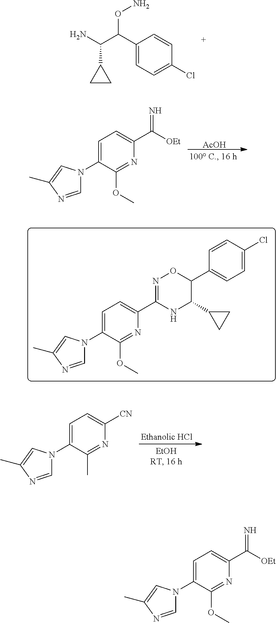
NC(C(C1=CC=C(Cl)C=C1)ON)C1CC1.[AcOH].N1(C2=CC=C(C([OEt])=N)N=C2OC)C=NC(C)=C1.N1(C2=CC=C(C3=NOC(C4=CC=C(Cl)C=C4)C(C4CC4)N3)N=C2OC)C=NC(C)=C1.N1(C2=CC=C([CN])N=C2C)C=NC(C)=C1.N1(C2=CC=C(C([OEt])=N)N=C2OC)C=NC(C)=C1
